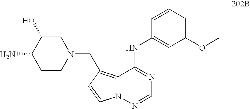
C1CN(CC2=C3N(N=CN=C3NC3=CC(OC)=CC=C3)C=C2)CC(O)C1N
